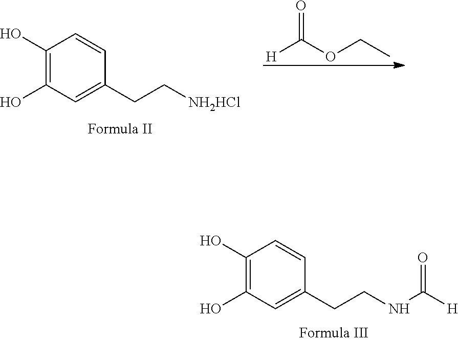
[H]C(OCC)=O.C1(O)=C(O)C=C(CC[NH2HCl])C=C1.C1(O)=C(O)C=C(CCNC([H])=O)C=C1
